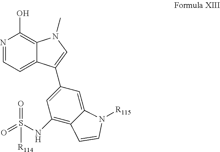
N1=CC=C2C(=C1O)N(C)C=C2C1=CC(NS([R114])(=O)=O)=C2C(=C1)N([R115])C=C2
